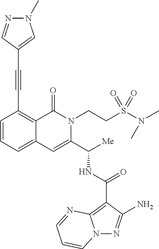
N12N=C(N)C(C(NC(C3=CC4=CC=CC(C#CC5=CN(C)N=C5)=C4C(=O)N3CCS(=O)(N(C)C)=O)[Me])=O)=C1N=CC=C2
